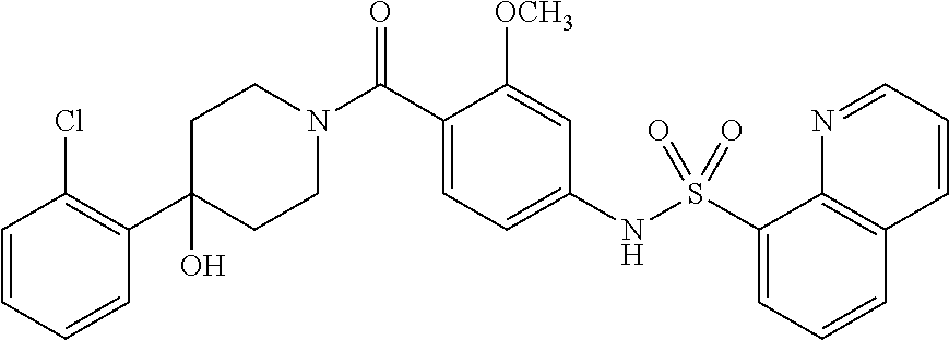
C1(O)(C2=C(Cl)C=CC=C2)CCN(C(C2=CC=C(NS(C3=CC=CC4=C3N=CC=C4)(=O)=O)C=C2[OCH3])=O)CC1
